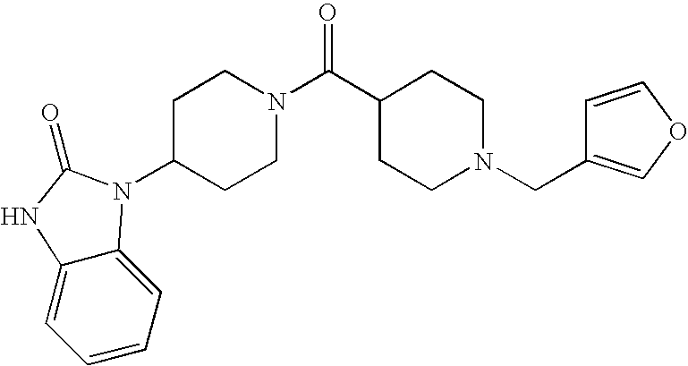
C1=CC=C2C(=C1)NC(=O)N2C1CCN(C(C2CCN(CC3=COC=C3)CC2)=O)CC1
